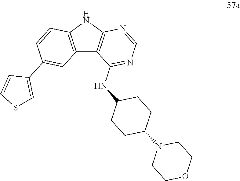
C12=C(NC3=C1C(NC1CCC(N4CCOCC4)CC1)=NC=N3)C=CC(C1=CSC=C1)=C2
